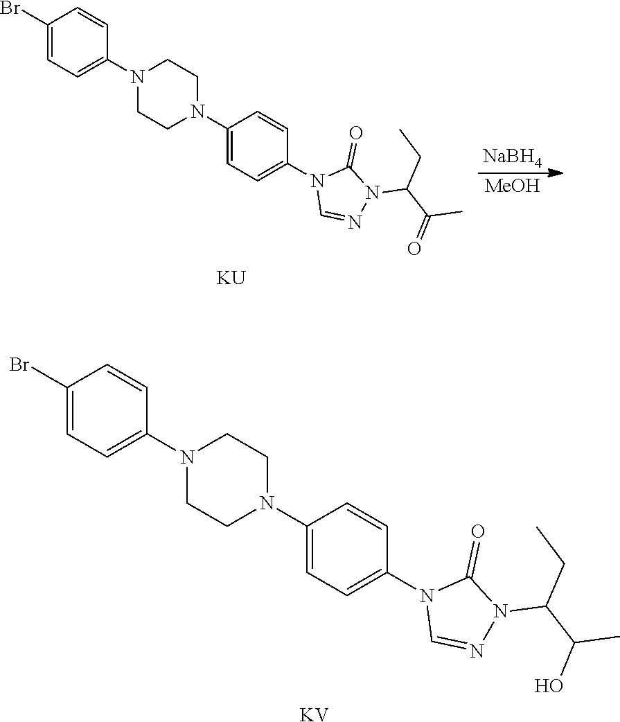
C1(Br)=CC=C(N2CCN(C3=CC=C(N4C=NN(C(C(O)C)CC)C4=O)C=C3)CC2)C=C1.[KV].C1(Br)=CC=C(N2CCN(C3=CC=C(N4C=NN(C(C(=O)C)CC)C4=O)C=C3)CC2)C=C1.[KU].[NaBH4].[MeOH]
